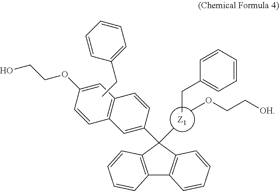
[Z1].COCC[OH].CCC1=CC=CC=C1.C(C)C1=CC=CC=C1.C12=C(C=CC=C1)C(C1=CC3=C(C=C1)C=C(OCCO)C=C3)(C)C1=C2C=CC=C1
